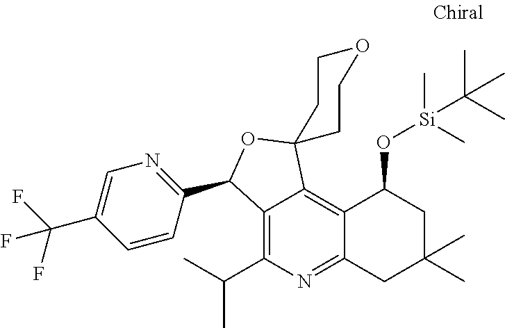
C12=C(C(C)C)N=C3C(=C1C1(OC2C2=NC=C(C(F)(F)F)C=C2)CCOCC1)C(O[Si](C)(C)C(C)(C)C)CC(C)(C)C3
